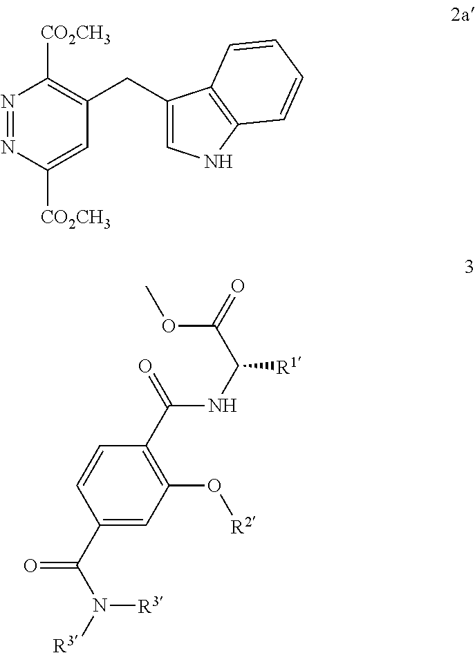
N1=NC([CO2CH3])=CC(CC2=CNC3=C2C=CC=C3)=C1[CO2CH3].C1(C(=O)N([R3])[R3])=CC(O[R2])=C(C(NC(C(OC)=O)[R1])=O)C=C1
